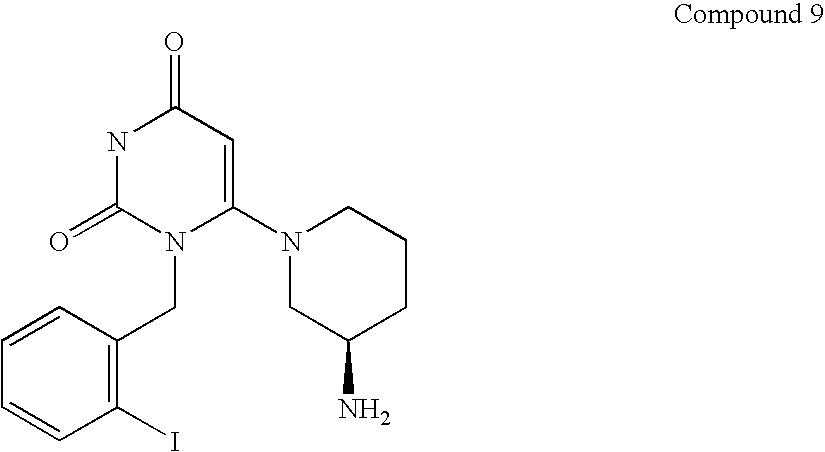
N1C(=O)N(CC2=C(I)C=CC=C2)C(N2CC(N)CCC2)=CC1=O
